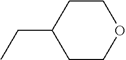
C1CC(CC)CCO1
